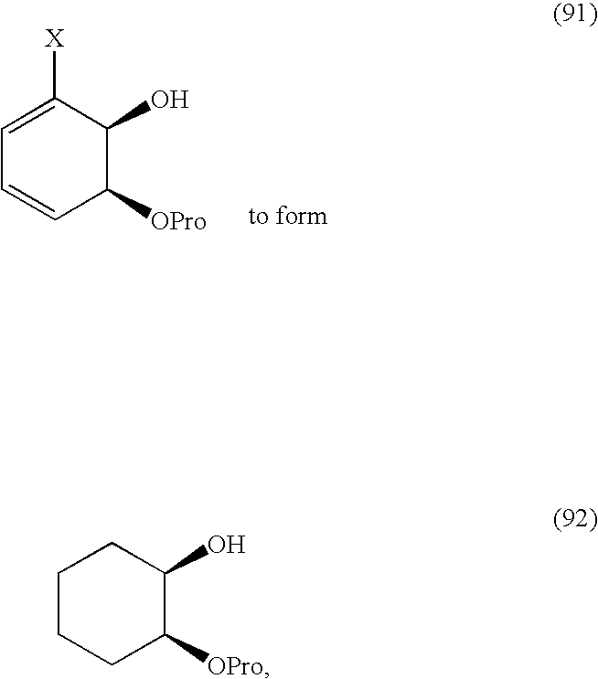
C1=C([X])C(O)C([OPro])C=C1.C1CCC([OPro])C(O)C1
